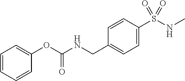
C1=CC=CC(OC(NCC2=CC=C(S(NC)(=O)=O)C=C2)=O)=C1
